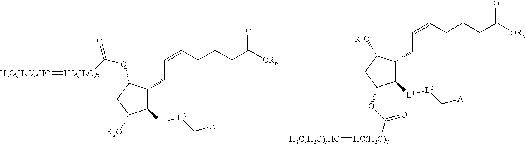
C1([L1][L2]C[A])C(CC=CCCCC([OR6])=O)C(OC(=O)[HC(H2C)7]=[H3C(H2C)5HC])CC1[R2O].C1([L1][L2]C[A])C(CC=CCCCC([OR6])=O)C([R1O])CC1OC([HC(H2C)7]=[H3C(H2C)5HC])=O
